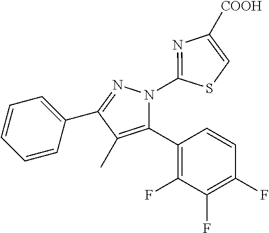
C1=CC=C(C2=NN(C3=NC([COOH])=CS3)C(C3=C(F)C(F)=C(F)C=C3)=C2C)C=C1
